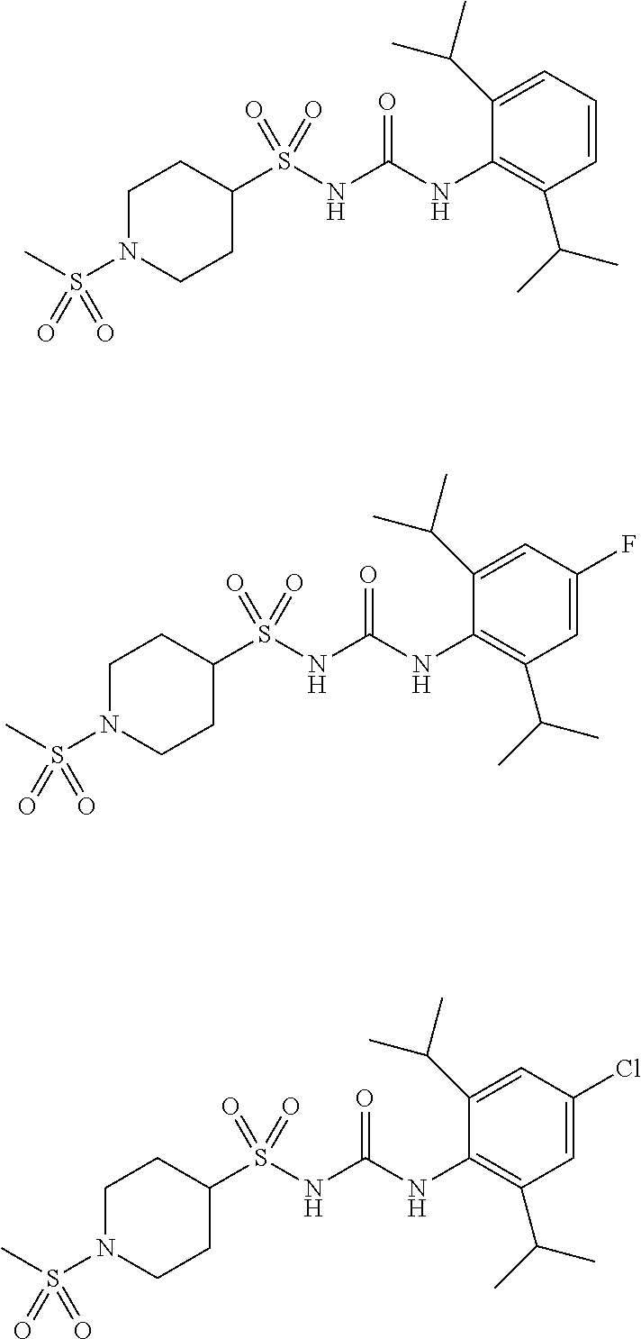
C1(S(NC(NC2=C(C(C)C)C=CC=C2C(C)C)=O)(=O)=O)CCN(S(C)(=O)=O)CC1.C1(S(NC(NC2=C(C(C)C)C=C(F)C=C2C(C)C)=O)(=O)=O)CCN(S(C)(=O)=O)CC1.C1(S(NC(NC2=C(C(C)C)C=C(Cl)C=C2C(C)C)=O)(=O)=O)CCN(S(C)(=O)=O)CC1
